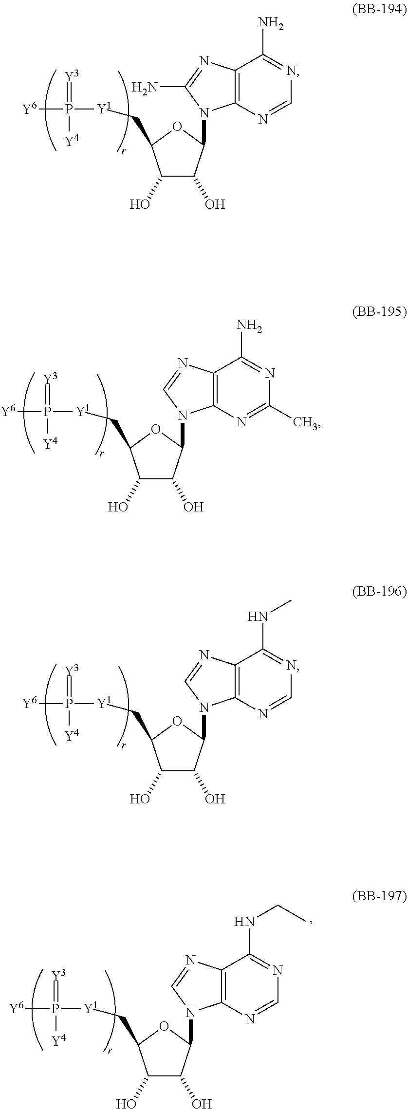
C1(O)C(O)C(N2C3=C(C(N)=NC=N3)N=C2N)OC1C[Y1]P(=[Y3])([Y4])[Y6].C1(O)C(O)C(N2C3=C(C(N)=NC(C)=N3)N=C2)OC1C[Y1]P(=[Y3])([Y4])[Y6].C1(O)C(O)C(N2C3=C(C(NC)=NC=N3)N=C2)OC1C[Y1]P(=[Y3])([Y4])[Y6].C1(O)C(O)C(N2C3=C(C(NCC)=NC=N3)N=C2)OC1C[Y1]P(=[Y3])([Y4])[Y6]
